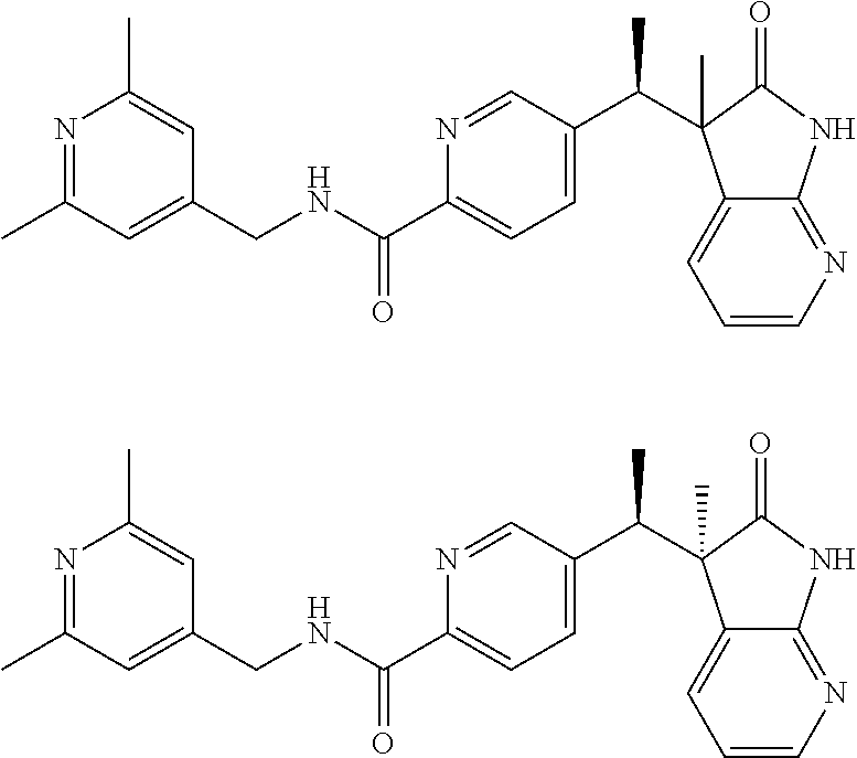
N1=C(C)C=C(CNC(C2=CC=C(C(C)C3(C)C4=CC=CN=C4NC3=O)C=N2)=O)C=C1C.N1=C(C)C=C(CNC(C2=CC=C(C(C)C3(C)C4=CC=CN=C4NC3=O)C=N2)=O)C=C1C
